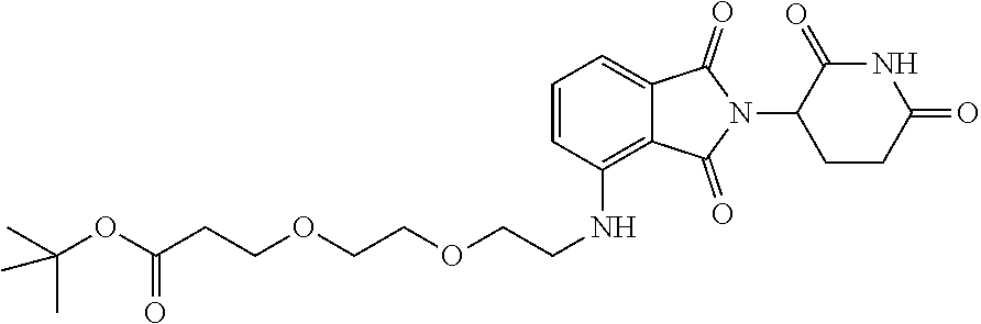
O(C(CCOCCOCCNC1=C2C(=CC=C1)C(=O)N(C1CCC(=O)NC1=O)C2=O)=O)C(C)(C)C
